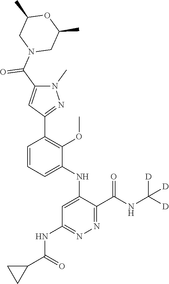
C1=C(NC2=CC(NC(C3CC3)=O)=NN=C2C(NC([D])([D])[D])=O)C(OC)=C(C2=NN(C)C(C(N3CC(C)OC(C)C3)=O)=C2)C=C1
